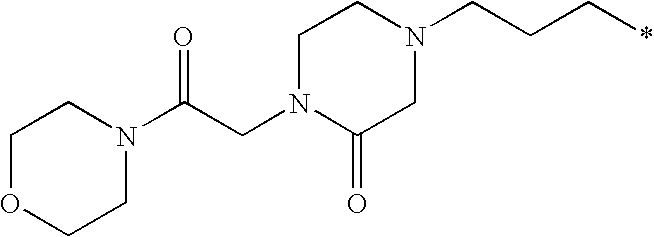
C1N(CC(N2CCOCC2)=O)C(=O)CN(CCC*)C1
